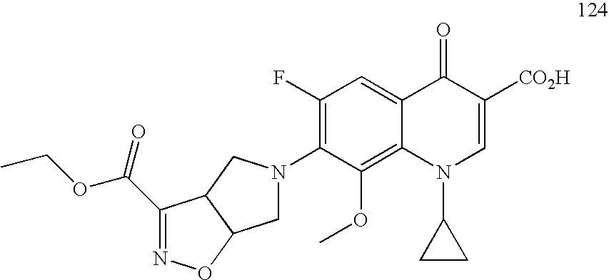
N1=C(C(OCC)=O)C2C(O1)CN(C1=C(F)C=C3C(=C1OC)N(C1CC1)C=C([CO2H])C3=O)C2
